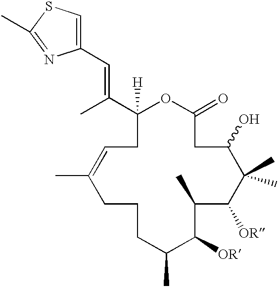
C1([H])(C(C)=CC2=CSC(C)=N2)CC=C(C)CCCC(C)C([OR])C(C)C([OR])C(C)(C)C(O)CC(=O)O1
